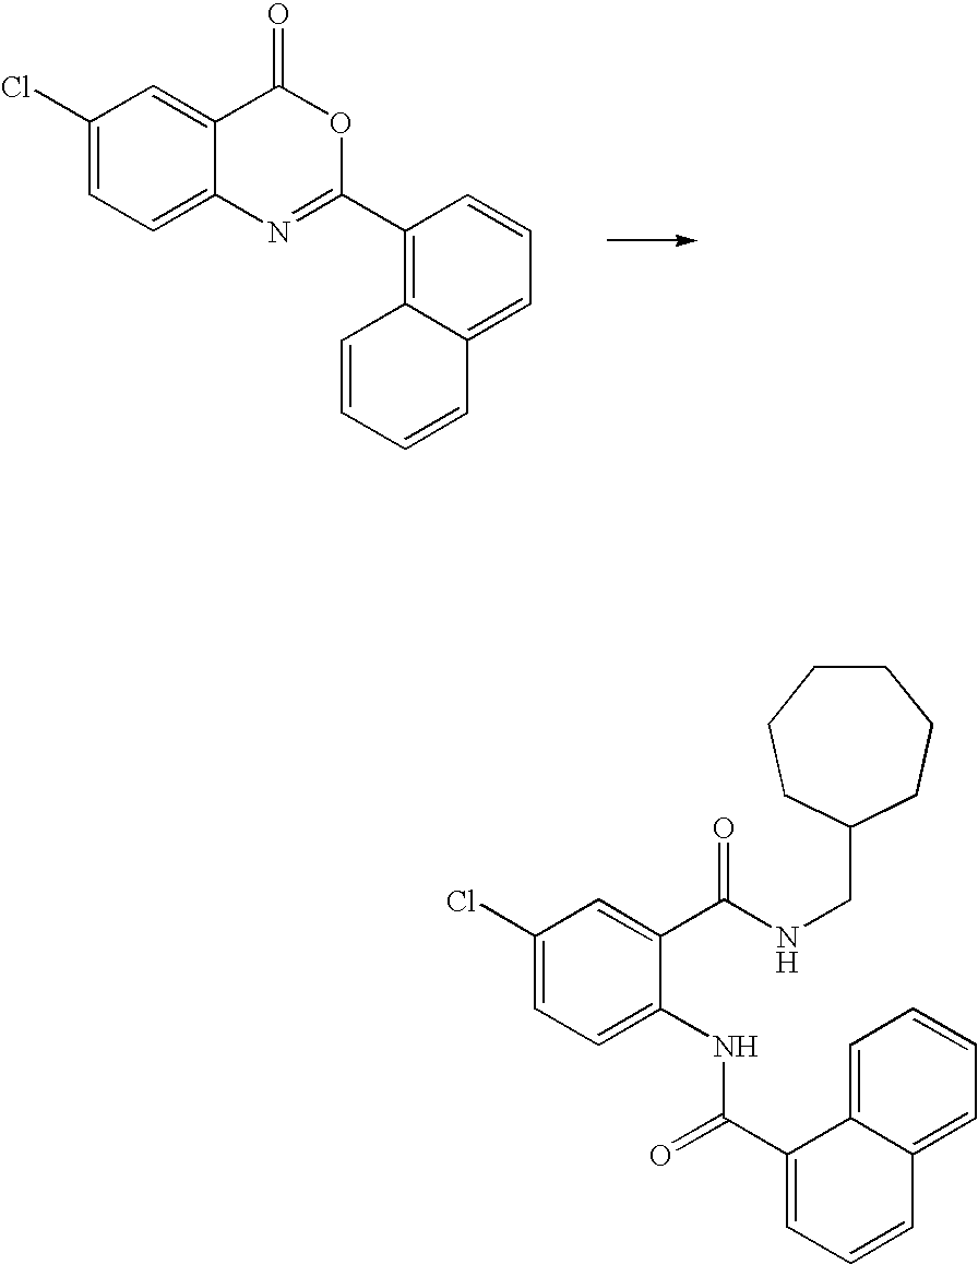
C1(Cl)=CC=C2C(=C1)C(=O)OC(C1=C3C(=CC=C1)C=CC=C3)=N2.C1(Cl)=CC=C(NC(C2=CC=CC3=CC=CC=C32)=O)C(C(NCC2CCCCCC2)=O)=C1
